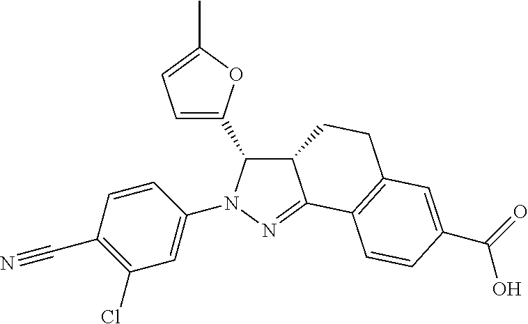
C12C(C3=CC=C(C)O3)N(C3=CC(Cl)=C(C#N)C=C3)N=C1C1=C(CC2)C=C(C(O)=O)C=C1
